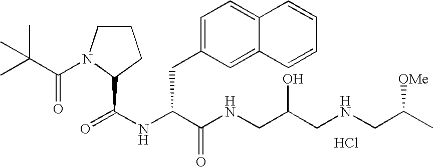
N(C(C(NCC(CNCC([OMe])C)O)=O)CC1=CC=C2C(=C1)C=CC=C2)C(=O)C1N(C(C(C)(C)C)=O)CCC1.Cl
